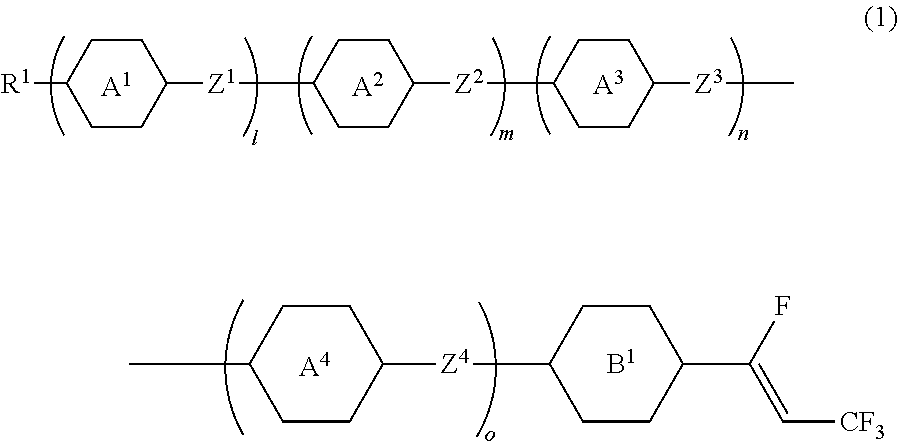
C1CC([Z1]C2CCC([Z2]C3CCC([Z3]C)CC3)CC2)CCC1[R1].[A1].[A2].[A3].CC1CCC([Z4]C2CCC(C(F)=C[CF3])CC2)CC1.[A4].[B1]
